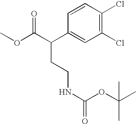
C1=CC(Cl)=C(Cl)C=C1C(C(OC)=O)CCNC(OC(C)(C)C)=O
